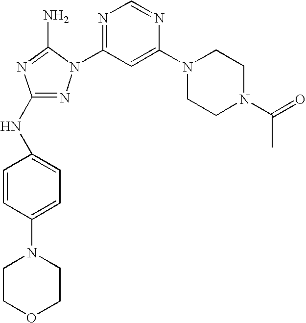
N1=C(NC2=CC=C(N3CCOCC3)C=C2)N=C(N)N1C1=NC=NC(N2CCN(C(=O)C)CC2)=C1
